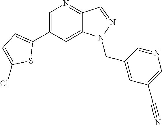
C1(C2=CC=C(Cl)S2)=CN=C2C(=C1)N(CC1=CC(C#N)=CN=C1)N=C2
